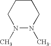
N1(C)N(C)CCCC1
